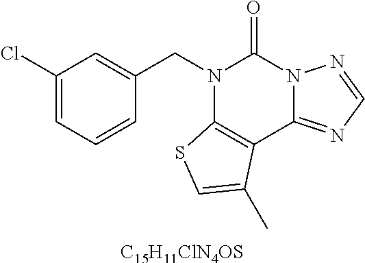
[C15H11ClN4OS].C1(Cl)=CC=CC(CN2C3=C(C4=NC=NN4C2=O)C(C)=CS3)=C1
